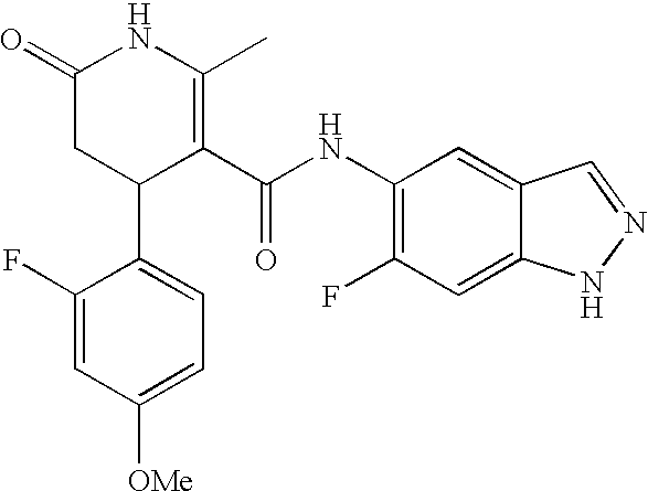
C1(F)=CC([OMe])=CC=C1C1C(C(NC2=C(F)C=C3C(=C2)C=NN3)=O)=C(C)NC(=O)C1
